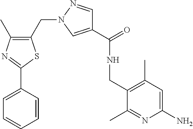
C1(CN2C=C(C(=O)NCC3=C(C)C=C(N)N=C3C)C=N2)=C(C)N=C(C2=CC=CC=C2)S1
